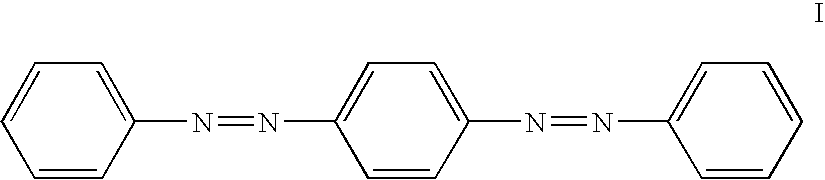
C1=CC(N=NC2=CC=C(N=NC3=CC=CC=C3)C=C2)=CC=C1
